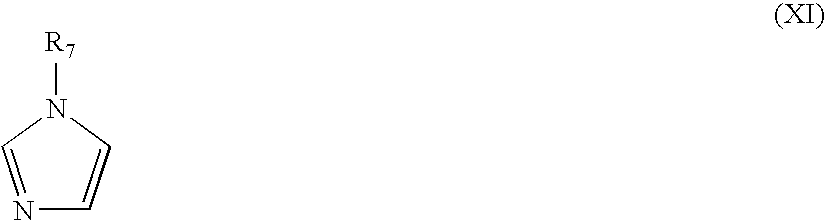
N1=CN([R7])C=C1
